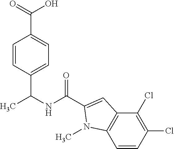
C1=CC(C(NC(=O)C2=CC3=C(C=CC(Cl)=C3Cl)N2C)C)=CC=C1C(=O)O
